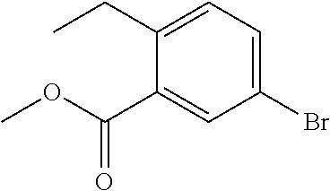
COC(C1=CC(Br)=CC=C1CC)=O
